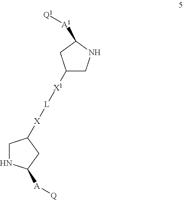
C1NC([A][Q])CC1[X][L][X1]C1CNC([A1][Q1])C1
